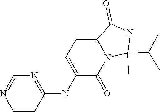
N1=C(NC2=CC=C3N(C2=O)C(C)(C(C)C)NC3=O)C=CN=C1
